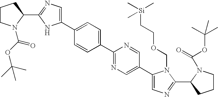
C1(C2=CC=C(C3=CN=C(C4N(C(OC(C)(C)C)=O)CCC4)N3)C=C2)=NC=C(C2=CN=C(C3N(C(OC(C)(C)C)=O)CCC3)N2COCC[Si](C)(C)C)C=N1
